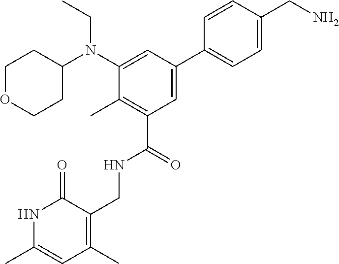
C1=CC(CN)=CC=C1C1=CC(C(=O)NCC2=C(C)C=C(C)NC2=O)=C(C)C(N(C2CCOCC2)CC)=C1
